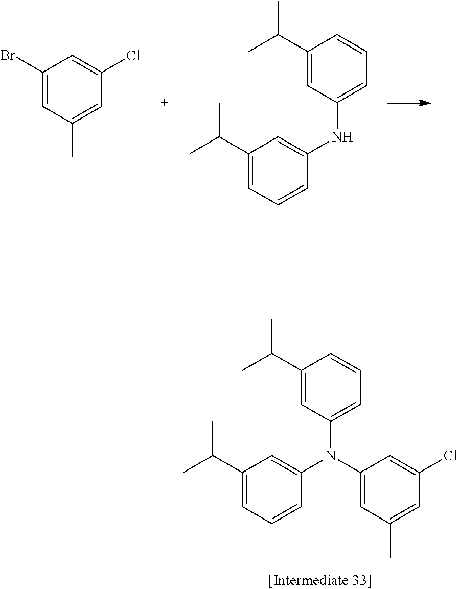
C1(C(C)C)=CC(N(C2=CC(C)=CC(Cl)=C2)C2=CC(C(C)C)=CC=C2)=CC=C1.C1(Br)=CC(C)=CC(Cl)=C1.C1(C(C)C)=CC(NC2=CC(C(C)C)=CC=C2)=CC=C1
